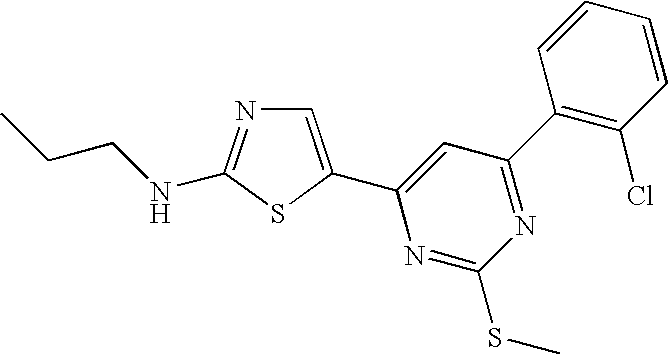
C1=C(C2=CC(C3=C(Cl)C=CC=C3)=NC(SC)=N2)SC(NCCC)=N1
